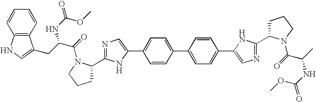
C1CCN(C(=O)C(NC(=O)OC)C)C1C1=NC=C(C2=CC=C(C3=CC=C(C4=CN=C(C5CCCN5C(=O)C(CC5=CNC6=C5C=CC=C6)NC(=O)OC)N4)C=C3)C=C2)N1
